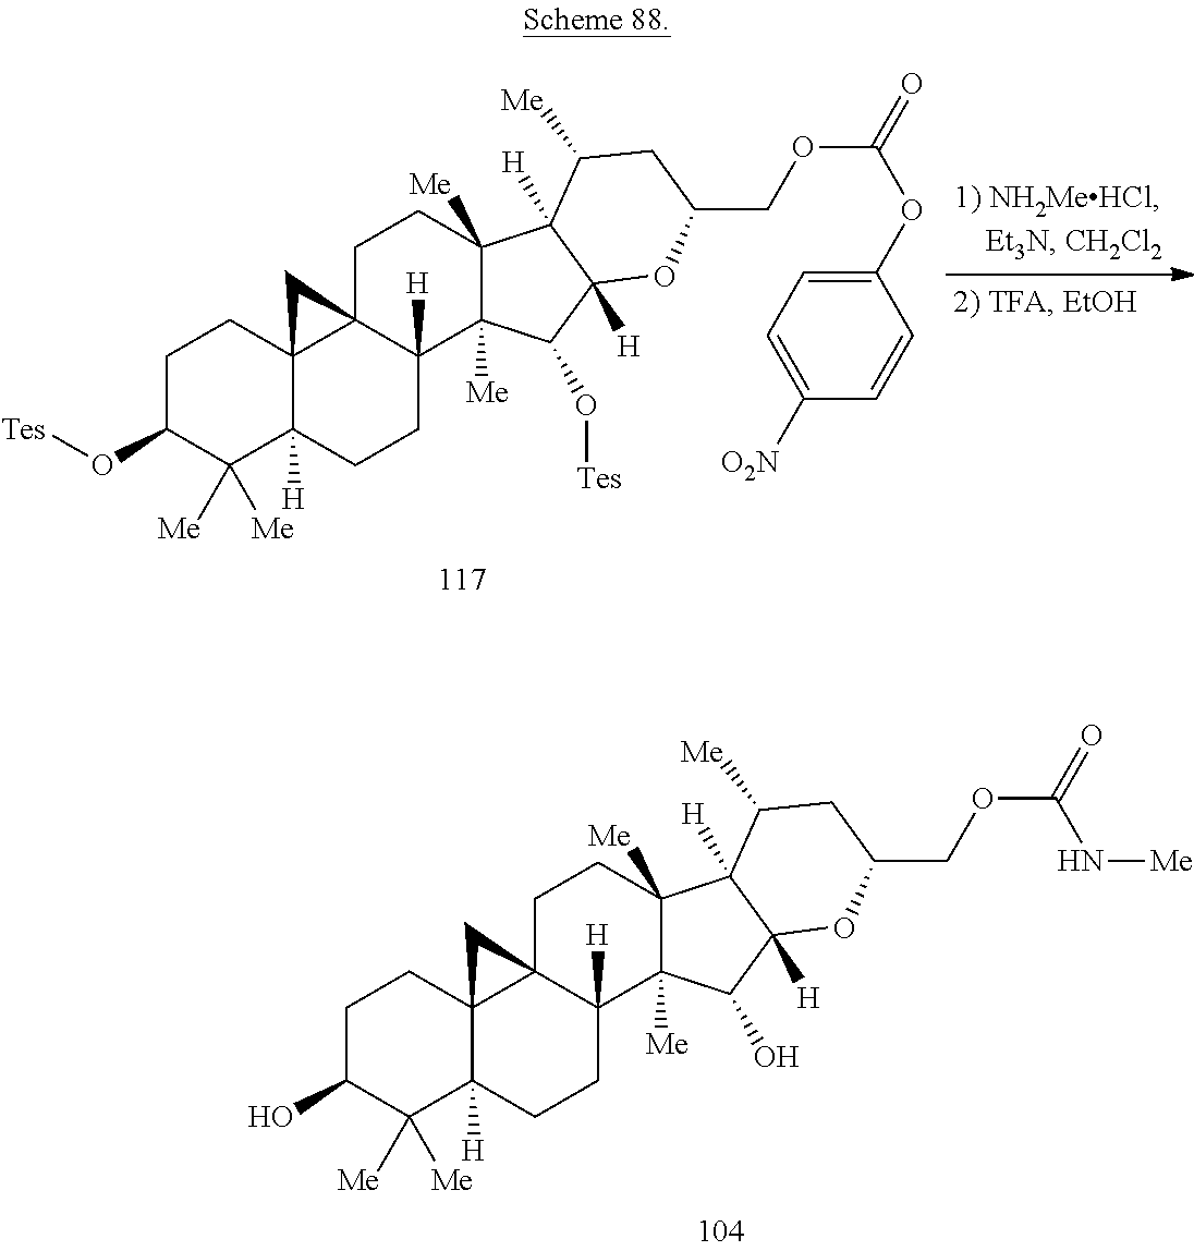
C1C(O)C([Me])([Me])C2([H])C3(C1)C1(C([H])(CC2)C2([Me])C([Me])(CC1)C1([H])C([H])(C2O)OC(COC(=O)N[Me])CC1[Me])C3.C1C(O[Tes])C([Me])([Me])C2([H])C3(C1)C1(C([H])(CC2)C2([Me])C([Me])(CC1)C1([H])C([H])(C2O[Tes])OC(COC(=O)OC2=CC=C([O2N])C=C2)CC1[Me])C3
